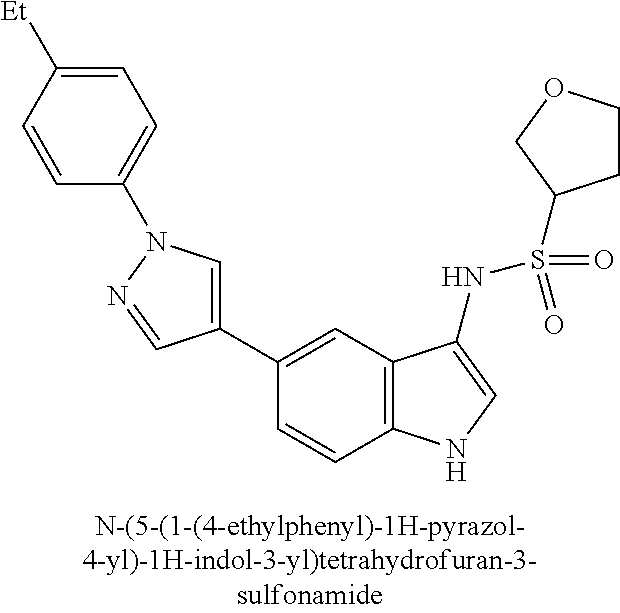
C1(C2=CN(C3=CC=C([Et])C=C3)N=C2)=CC2=C(C=C1)NC=C2NS(=O)(=O)C1CCOC1
